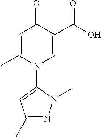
C1=C(C)N(C2=CC(C)=NN2C)C=C(C(=O)O)C1=O
